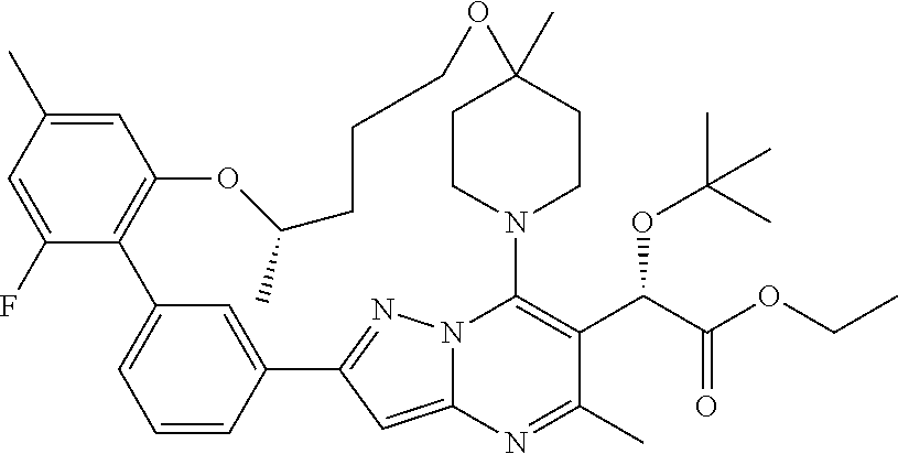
C1=C(C)C=C(F)C2=C1OC(C)CCCOC1(C)CCN(C3=C(C(C(OCC)=O)OC(C)(C)C)C(C)=NC4=CC(=NN43)C3=CC2=CC=C3)CC1
